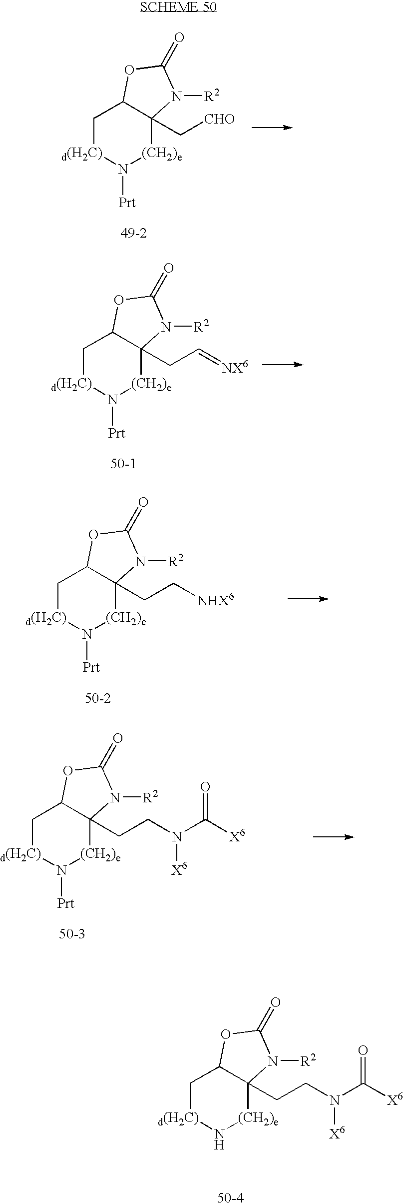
C1[d(H2C)]N([Prt])[(CH2)e]C2(C[CHO])C1OC(=O)N2[R2].C1[d(H2C)]N([Prt])[(CH2)e]C2(CC=[NX6])C1OC(=O)N2[R2].C1[d(H2C)]N([Prt])[(CH2)e]C2(CCN(C([X6])=O)[X6])C1OC(=O)N2[R2].C1[d(H2C)]N([Prt])[(CH2)e]C2(CC[NHX6])C1OC(=O)N2[R2].C1[d(H2C)]N[(CH2)e]C2(CCN(C([X6])=O)[X6])C1OC(=O)N2[R2]
